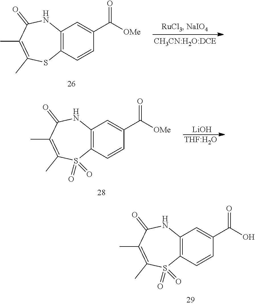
C12=C(C=CC(C([OMe])=O)=C1)SC(C)=C(C)C(=O)N2.C12=C(C=CC(C([OMe])=O)=C1)S(=O)(=O)C(C)=C(C)C(=O)N2.[LiOH].[THF:H2O].C12=C(C=CC(C(O)=O)=C1)S(=O)(=O)C(C)=C(C)C(=O)N2
